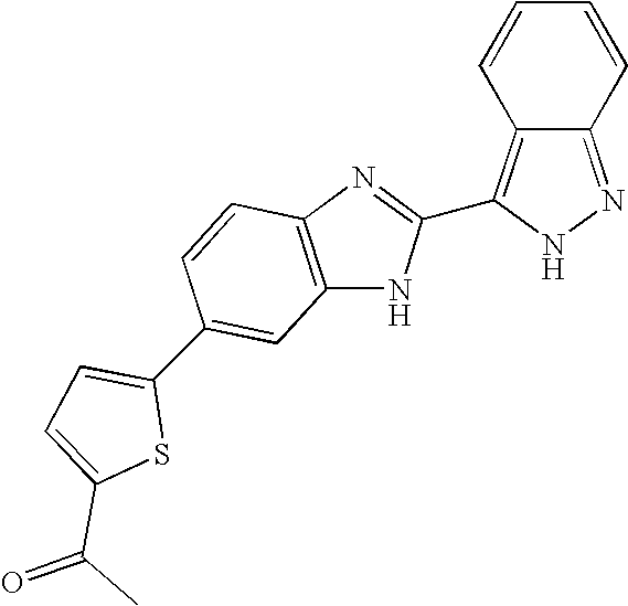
C12=NNC(C3=NC4=C(N3)C=C(C3=CC=C(C(C)=O)S3)C=C4)=C1C=CC=C2
